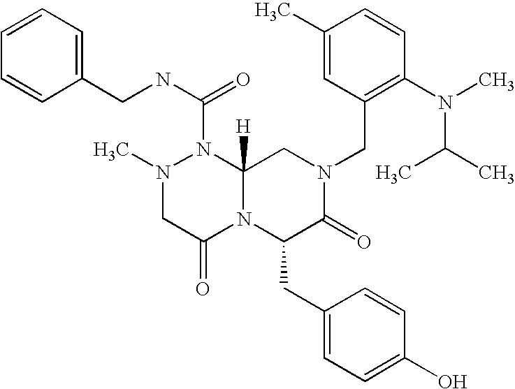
C1=CC=CC(CNC(N2N(C)CC(=O)N3C2([H])CN(CC2=C(N(C)C(C)C)C=CC(C)=C2)C(=O)C3CC2=CC=C(O)C=C2)=O)=C1
